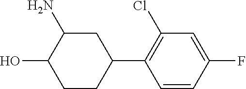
C1=CC(F)=CC(Cl)=C1C1CC(N)C(O)CC1
